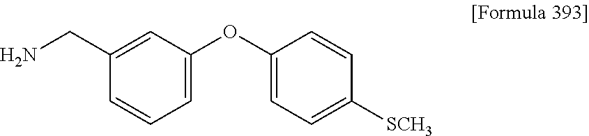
C1=C(OC2=CC=C([SCH3])C=C2)C=C(CN)C=C1
